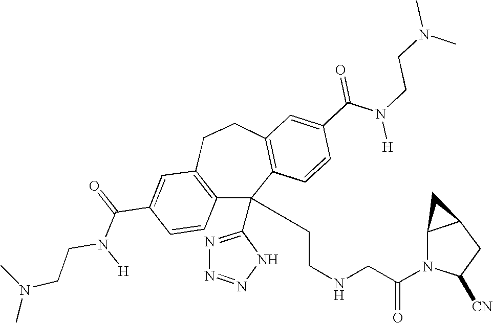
C1(C(=O)N([H])CCN(C)C)=CC2=C(C=C1)C(C1=NN=NN1)(CCNCC(N1C([CN])CC3C1C3)=O)C1=C(CC2)C=C(C(N(CCN(C)C)[H])=O)C=C1
